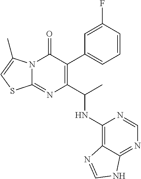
C(C)(C1=C(C2=CC=CC(F)=C2)C(=O)N2C(=N1)SC=C2C)NC1=C2C(=NC=N1)NC=N2
